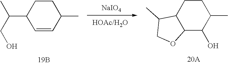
[NaIO4].C1=CC(C)CCC1C(CO)C.[19B].C12C(O)C(C)CCC1C(C)CO2.[20A]
